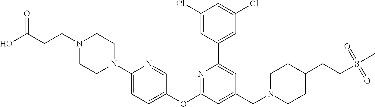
C1(Cl)=CC(C2=CC(CN3CCC(CCS(=O)(C)=O)CC3)=CC(OC3=CC=C(N4CCN(CCC(O)=O)CC4)N=C3)=N2)=CC(Cl)=C1
